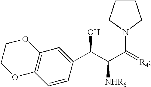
C1COC2=C(O1)C=C(C(C(C(=[R4])N1CCCC1)[NHR6])O)C=C2
